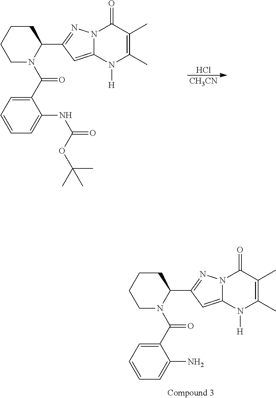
C1CN(C(C2=CC=CC=C2NC(OC(C)(C)C)=O)=O)C(C2=NN3C(=C2)N([H])C(C)=C(C)C3=O)CC1.Cl.[CH3CN].C1CN(C(C2=CC=CC=C2N)=O)C(C2=NN3C(=C2)N([H])C(C)=C(C)C3=O)CC1
